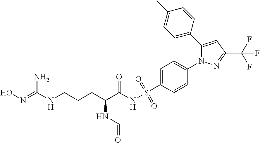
N(=C(NCCCC(C(NS(C1=CC=C(N2N=C(C(F)(F)F)C=C2C2=CC=C(C)C=C2)C=C1)(=O)=O)=O)NC=O)N)O
